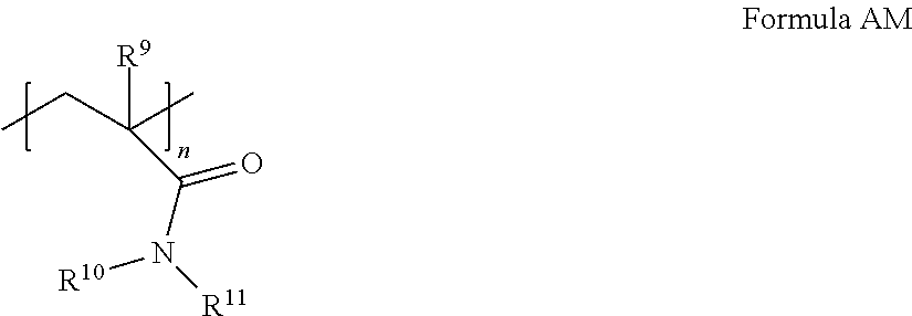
CCC(C)(C(N([R11])[R10])=O)[R9]
